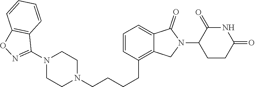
C1=CC(CCCCN2CCN(C3=NOC4=C3C=CC=C4)CC2)=C2C(=C1)C(=O)N(C1CCC(=O)NC1=O)C2
